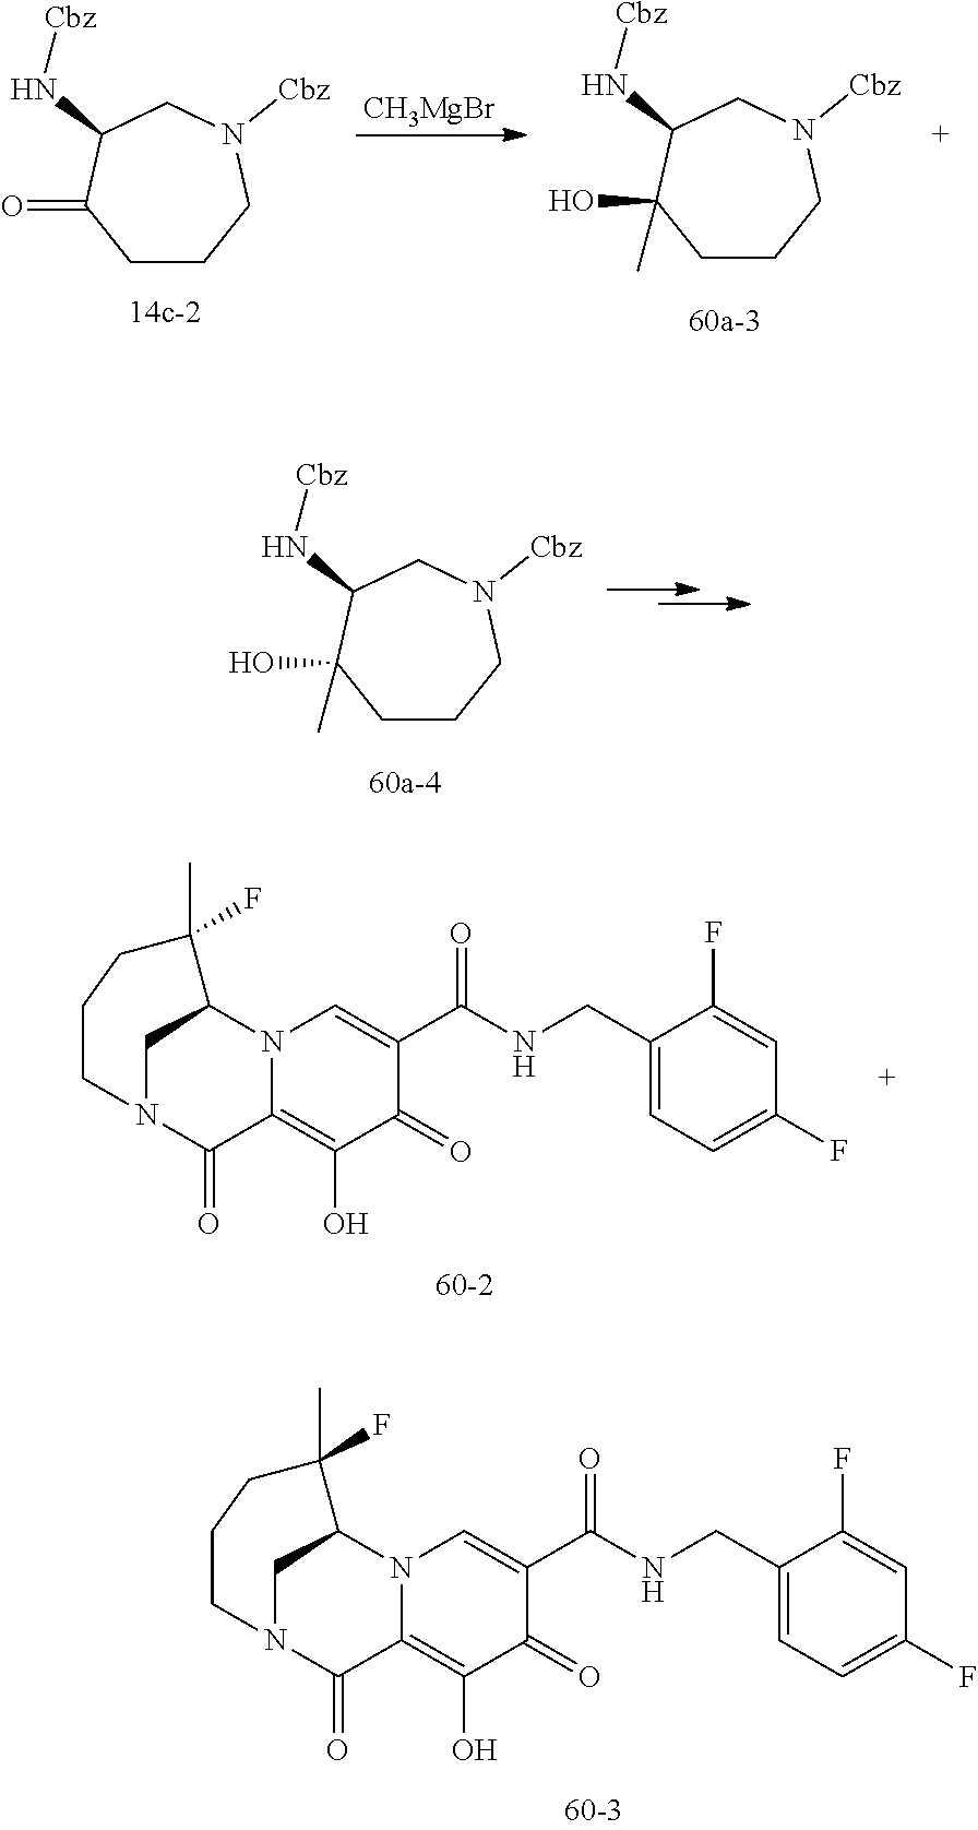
C1(=O)C(C(=O)NCC2=CC=C(F)C=C2F)=CN2C(=C1O)C(=O)N1CC2C(C)(F)CCC1.C1(=O)C(C(=O)NCC2=CC=C(F)C=C2F)=CN2C(=C1O)C(=O)N1CC2C(C)(F)CCC1.[CH3MgBr].C1CCN([Cbz])CC(N[Cbz])C1(O)C.C1CCN([Cbz])CC(N[Cbz])C1=O.C1CCN([Cbz])CC(N[Cbz])C1(O)C
